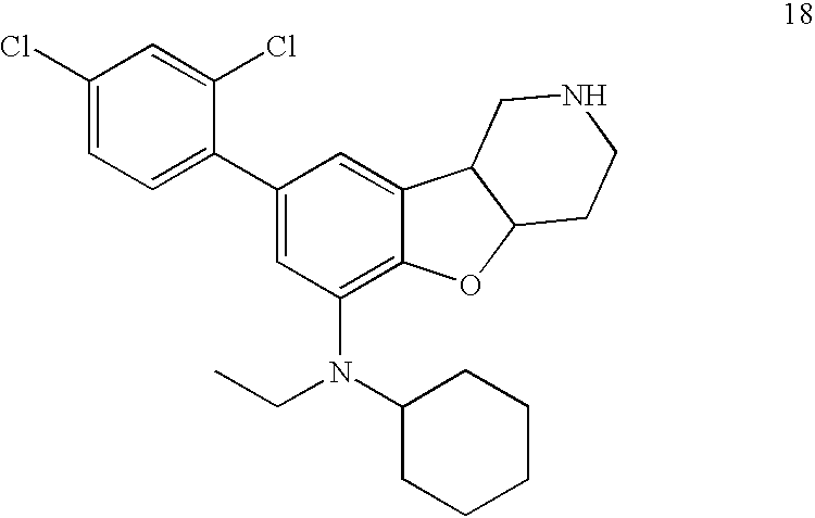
C1(Cl)=CC=C(C2=CC(N(CC)C3CCCCC3)=C3C(=C2)C2C(O3)CCNC2)C(Cl)=C1
